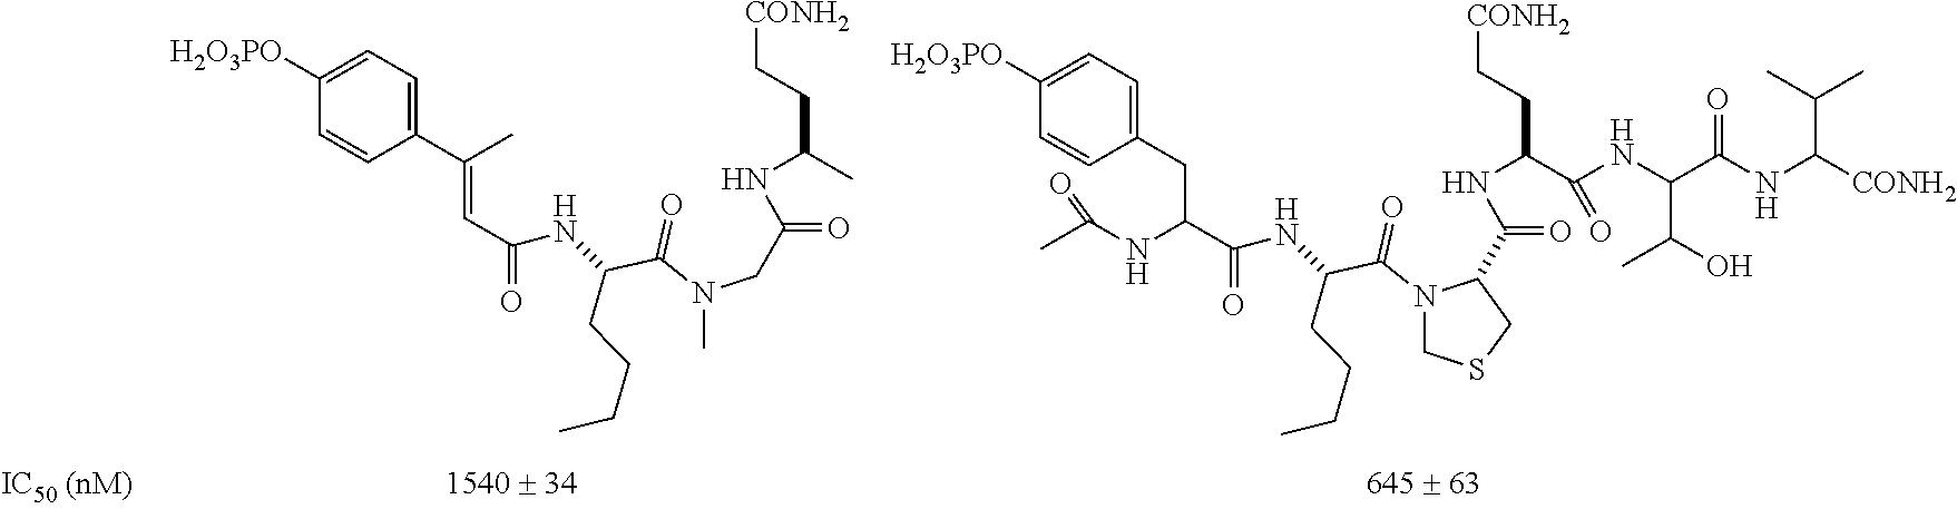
C1([H2O3PO])=CC=C(C(C)=CC(=O)NC(C(N(C)CC(=O)NC(C)CC[CONH2])=O)CCCC)C=C1.C1([H2O3PO])=CC=C(CC(C(=O)NC(C(N2CSCC2C(=O)NC(C(NC(C(NC([CONH2])C(C)C)=O)C(C)O)=O)CC[CONH2])=O)CCCC)NC(C)=O)C=C1
